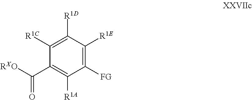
C1([FG])=C([R1E])C([R1D])=C([R1C])C(C([RXO])=O)=C1[R1A]
